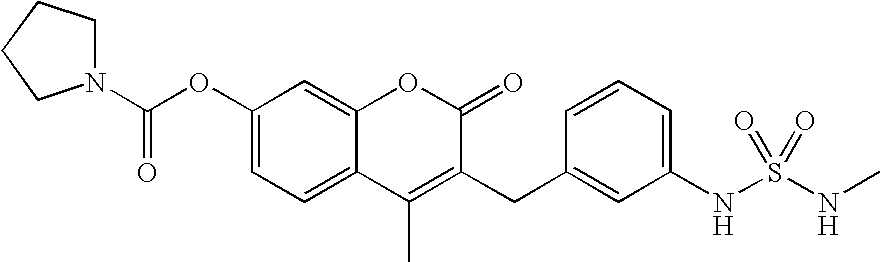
C(OC1=CC=C2C(=C1)OC(=O)C(CC1=CC(NS(NC)(=O)=O)=CC=C1)=C2C)(N1CCCC1)=O
